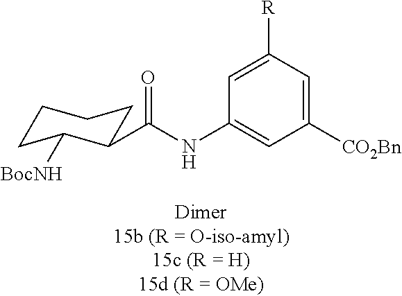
C1CC([BocNH])C(C(=O)NC2=CC([CO2Bn])=CC([R])=C2)CC1
